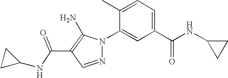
C(C1=C(N)N(C2=CC(C(NC3CC3)=O)=CC=C2C)N=C1)(=O)NC1CC1
